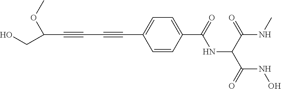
C(C#CC#CC1=CC=C(C(=O)NC(C(NC)=O)C(=O)NO)C=C1)(OC)CO
